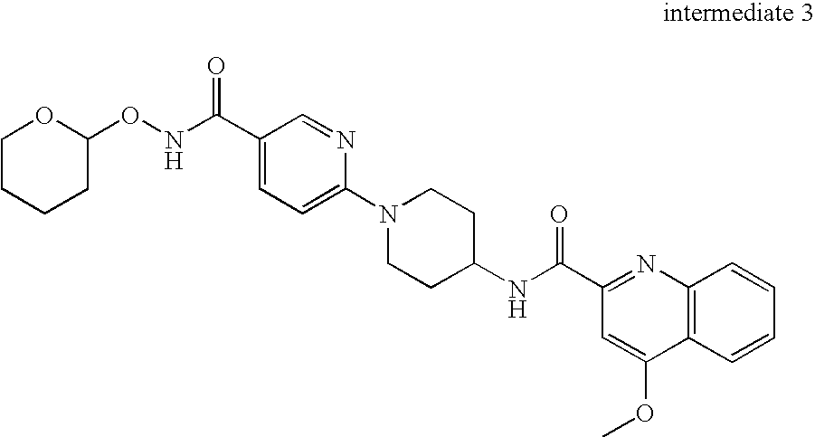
C1(C(NOC2CCCCO2)=O)=CC=C(N2CCC(NC(=O)C3=NC4=C(C=CC=C4)C(OC)=C3)CC2)N=C1
